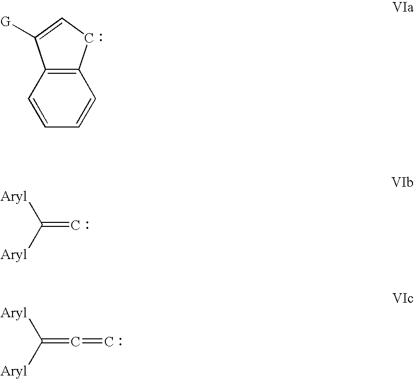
C1=CC=CC2=C1C([G])=CC2.[Aryl]C([Aryl])=C.[Aryl]C([Aryl])=C=C
